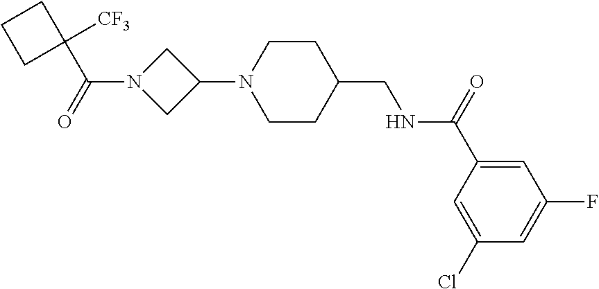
C1(N2CCC(CNC(C3=CC(F)=CC(Cl)=C3)=O)CC2)CN(C(C2([CF3])CCC2)=O)C1
